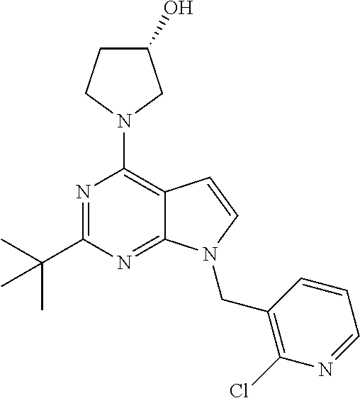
N1=C(C(C)(C)C)N=C2C(=C1N1CC(O)CC1)C=CN2CC1=C(Cl)N=CC=C1
